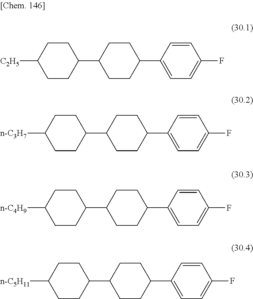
C1CC([C2H5])CCC1C1CCC(C2=CC=C(F)C=C2)CC1.C1CC([n-C3H7])CCC1C1CCC(C2=CC=C(F)C=C2)CC1.C1CC([n-C4H9])CCC1C1CCC(C2=CC=C(F)C=C2)CC1.C1CC([n-C5H11])CCC1C1CCC(C2=CC=C(F)C=C2)CC1
